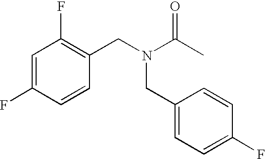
C1=C(F)C=CC(CN(C(C)=O)CC2=CC=C(F)C=C2)=C1F
